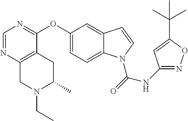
C1(OC2=NC=NC3=C2CC(C)N(CC)C3)=CC=C2C(=C1)C=CN2C(=O)NC1=NOC(C(C)(C)C)=C1
